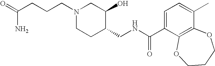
C(CCCN1CCC(CNC(=O)C2=CC=C(C)C3=C2OCCCO3)C(O)C1)(=O)N
